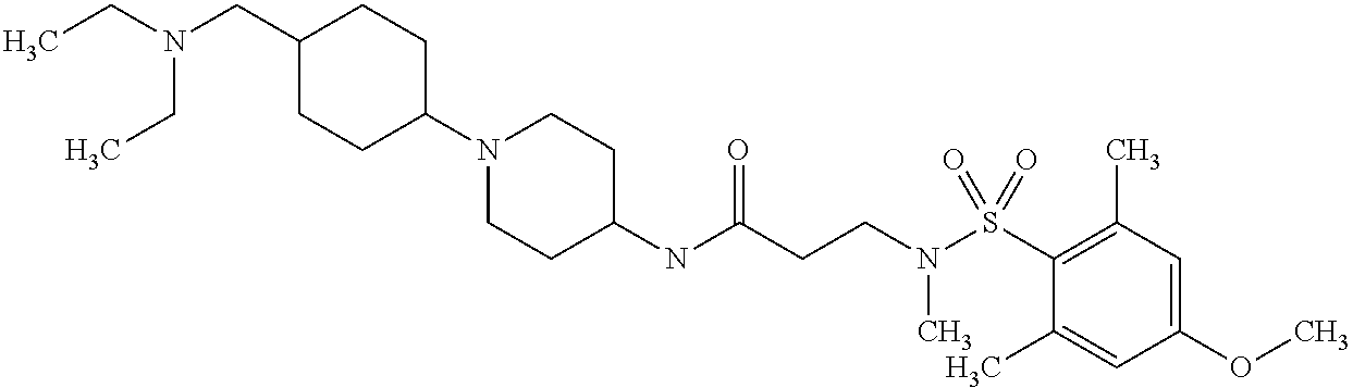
C1(NC(CCN(S(C2=C(C)C=C(OC)C=C2C)(=O)=O)C)=O)CCN(C2CCC(CN(CC)CC)CC2)CC1
